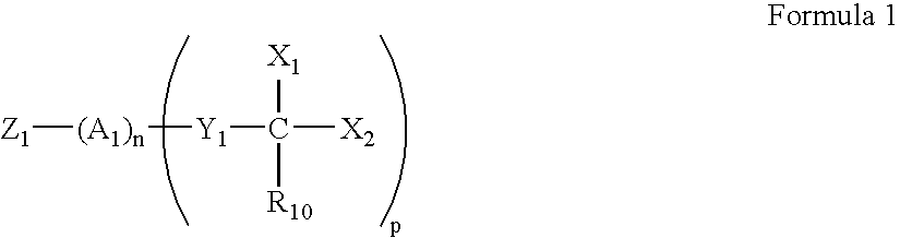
[Z1][(A1)n][Y1]C([X2])([X1])[R10]
